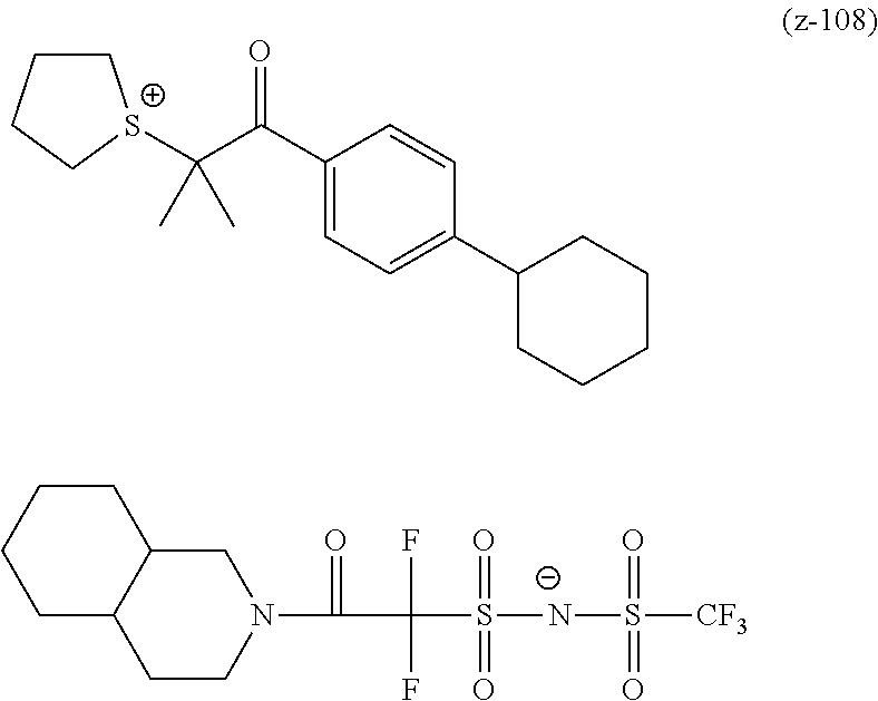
C1(C(C(C)(C)[S+]2CCCC2)=O)=CC=C(C2CCCCC2)C=C1.C1C2C(CCC1)CN(C(=O)C(F)(F)S([N-]S([CF3])(=O)=O)(=O)=O)CC2
